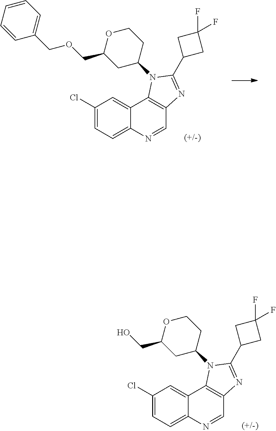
C1(Cl)=CC=C2C(=C1)C1=C(C=N2)N=C(C2CC(F)(F)C2)N1C1CCOC(CO)C1.C1(Cl)=CC=C2C(=C1)C1=C(C=N2)N=C(C2CC(F)(F)C2)N1C1CCOC(COCC2=CC=CC=C2)C1
